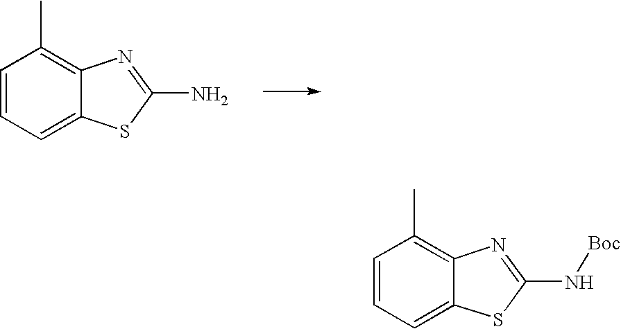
C1=CC=C2C(=C1C)N=C(N)S2.C1=CC=C2C(=C1C)N=C(N[Boc])S2
